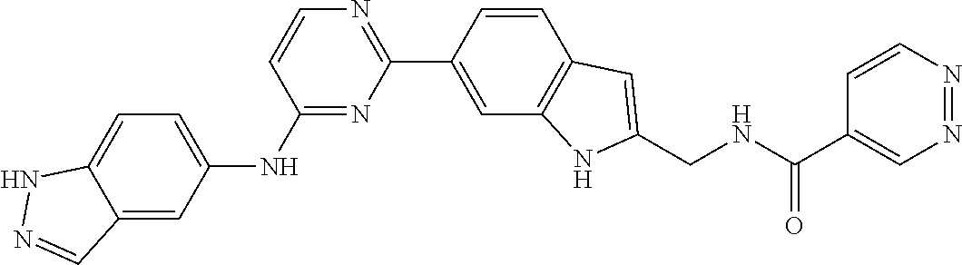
C1=CC(C2=NC=CC(NC3=CC=C4C(=C3)C=NN4)=N2)=CC2=C1C=C(CNC(C1=CN=NC=C1)=O)N2
